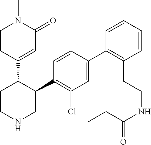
C1=C(C2=C(CCNC(CC)=O)C=CC=C2)C=CC(C2C(C3=CC(=O)N(C)C=C3)CCNC2)=C1Cl
